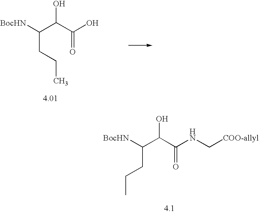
C(C(C(O)=O)O)([BocHN])CCC.C(C(C(NC[COO-allyl])=O)O)([BocHN])CCC
